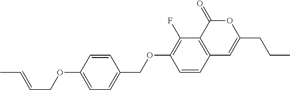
C12=C(C(=O)OC(CCC)=C1)C(F)=C(OCC1=CC=C(OCC=CC)C=C1)C=C2
